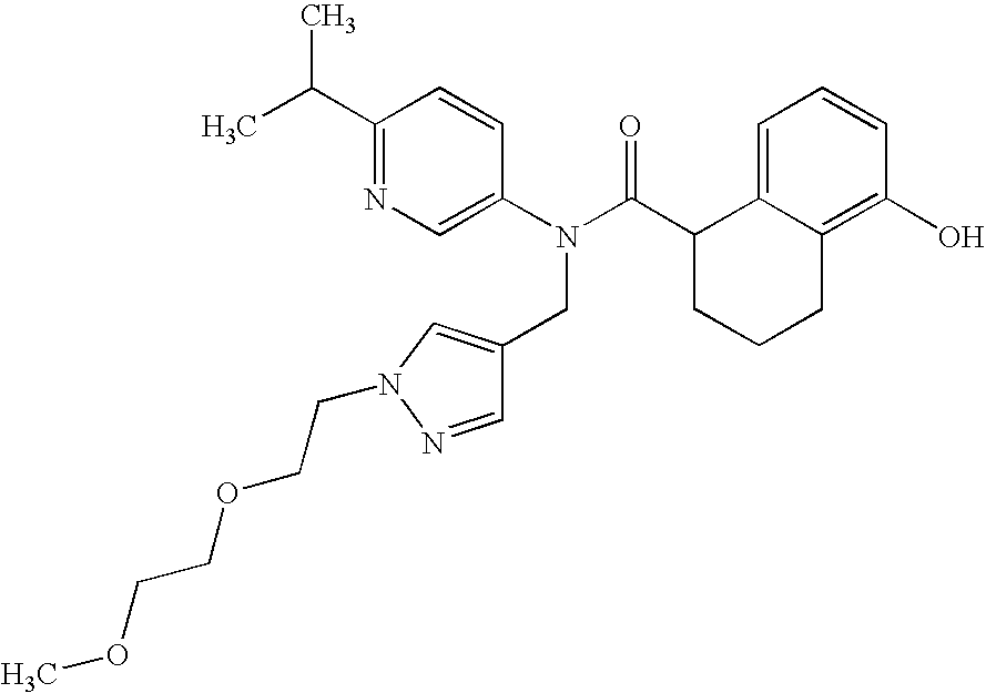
C1(C(C)C)=NC=C(N(C(C2CCCC3=C(O)C=CC=C23)=O)CC2=CN(CCOCCOC)N=C2)C=C1
